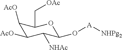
C1([AcO])C([AcO])C([NHAc])C(O[A][NHPg2])OC1C[OAc]
